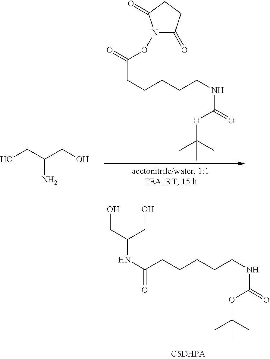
O(C(C)(C)C)C(NCCCCCC(NC(CO)CO)=O)=O.O(C(C)(C)C)C(NCCCCCC(=O)ON1C(=O)CCC1=O)=O.OCC(CO)N
